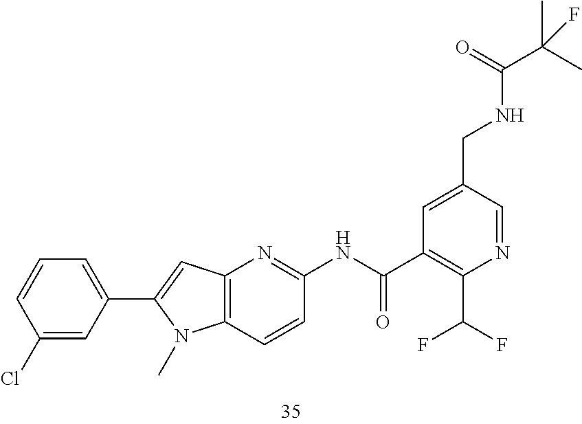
C1=C(CNC(=O)C(C)(C)F)C=NC(C(F)F)=C1C(NC1=NC2=C(C=C1)N(C)C(C1=CC=CC(Cl)=C1)=C2)=O
